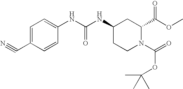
C1=C(C#N)C=CC(NC(NC2CCN(C(=O)OC(C)(C)C)C(C(OC)=O)C2)=O)=C1
